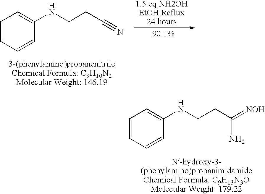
C1=CC=CC(NCCC#N)=C1.C1=CC=CC(NCCC(=[NOH])N)=C1
